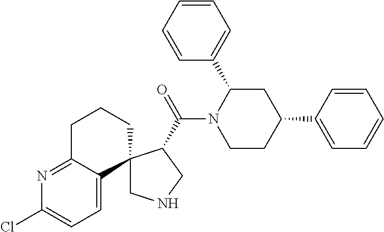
C1NCC(C(N2CCC(C3=CC=CC=C3)CC2C2=CC=CC=C2)=O)C12C1=CC=C(Cl)N=C1CCC2
